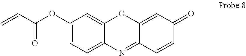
C1(OC(C=C)=O)=CC=C2C(=C1)OC1=CC(=O)C=CC1=N2
